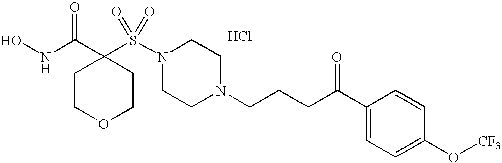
ONC(C1(S(N2CCN(CCCC(=O)C3=CC=C(O[CF3])C=C3)CC2)(=O)=O)CCOCC1)=O.Cl
